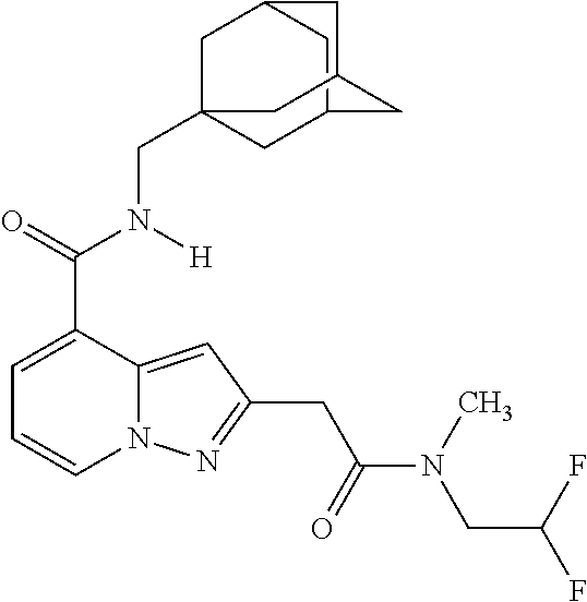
C1=C(C(=O)N([H])CC23CC4CC(C2)CC(C4)C3)C2=CC(CC(N(CC(F)F)C)=O)=NN2C=C1
